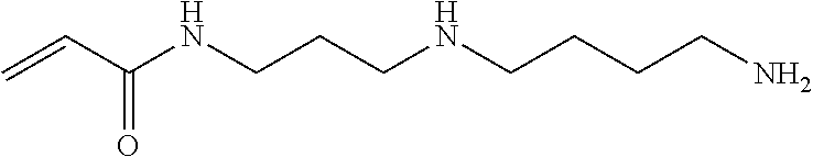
C=CC(NCCCNCCCCN)=O
